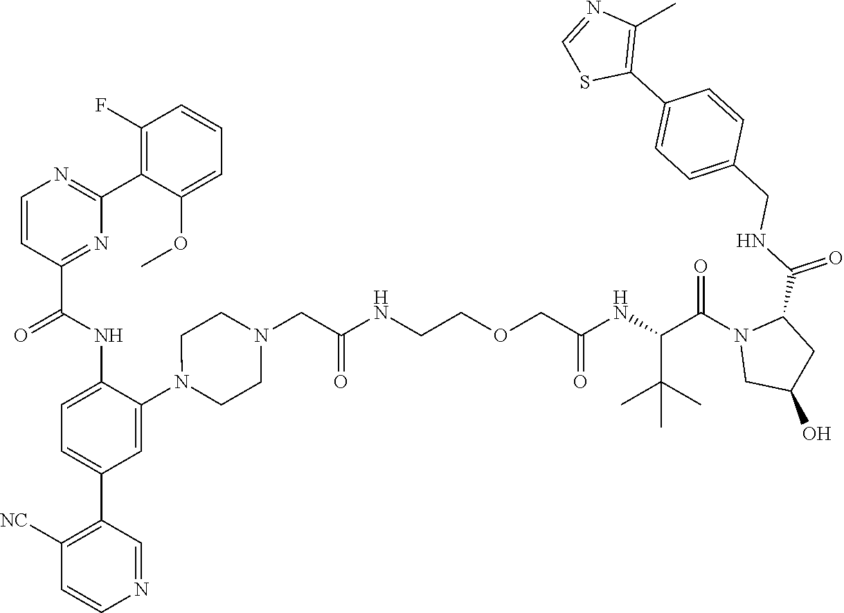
C1=CC(C(NC2=CC=C(C3=C([NC])C=CN=C3)C=C2N2CCN(CC(NCCOCC(NC(C(N3CC(O)CC3C(NCC3=CC=C(C4=C(C)N=CS4)C=C3)=O)=O)C(C)(C)C)=O)=O)CC2)=O)=NC(C2=C(F)C=CC=C2OC)=N1
